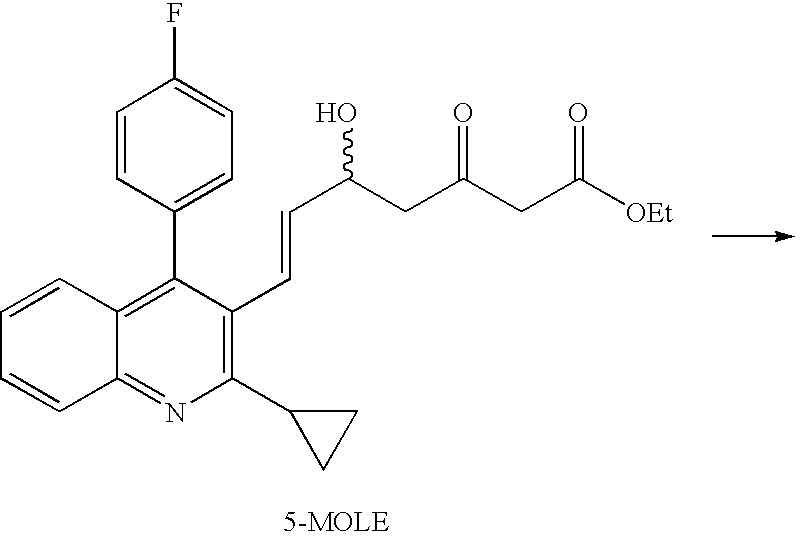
C1=CC2=NC(C3CC3)=C(C=CC(CC(CC([OEt])=O)=O)O)C(C3=CC=C(F)C=C3)=C2C=C1
